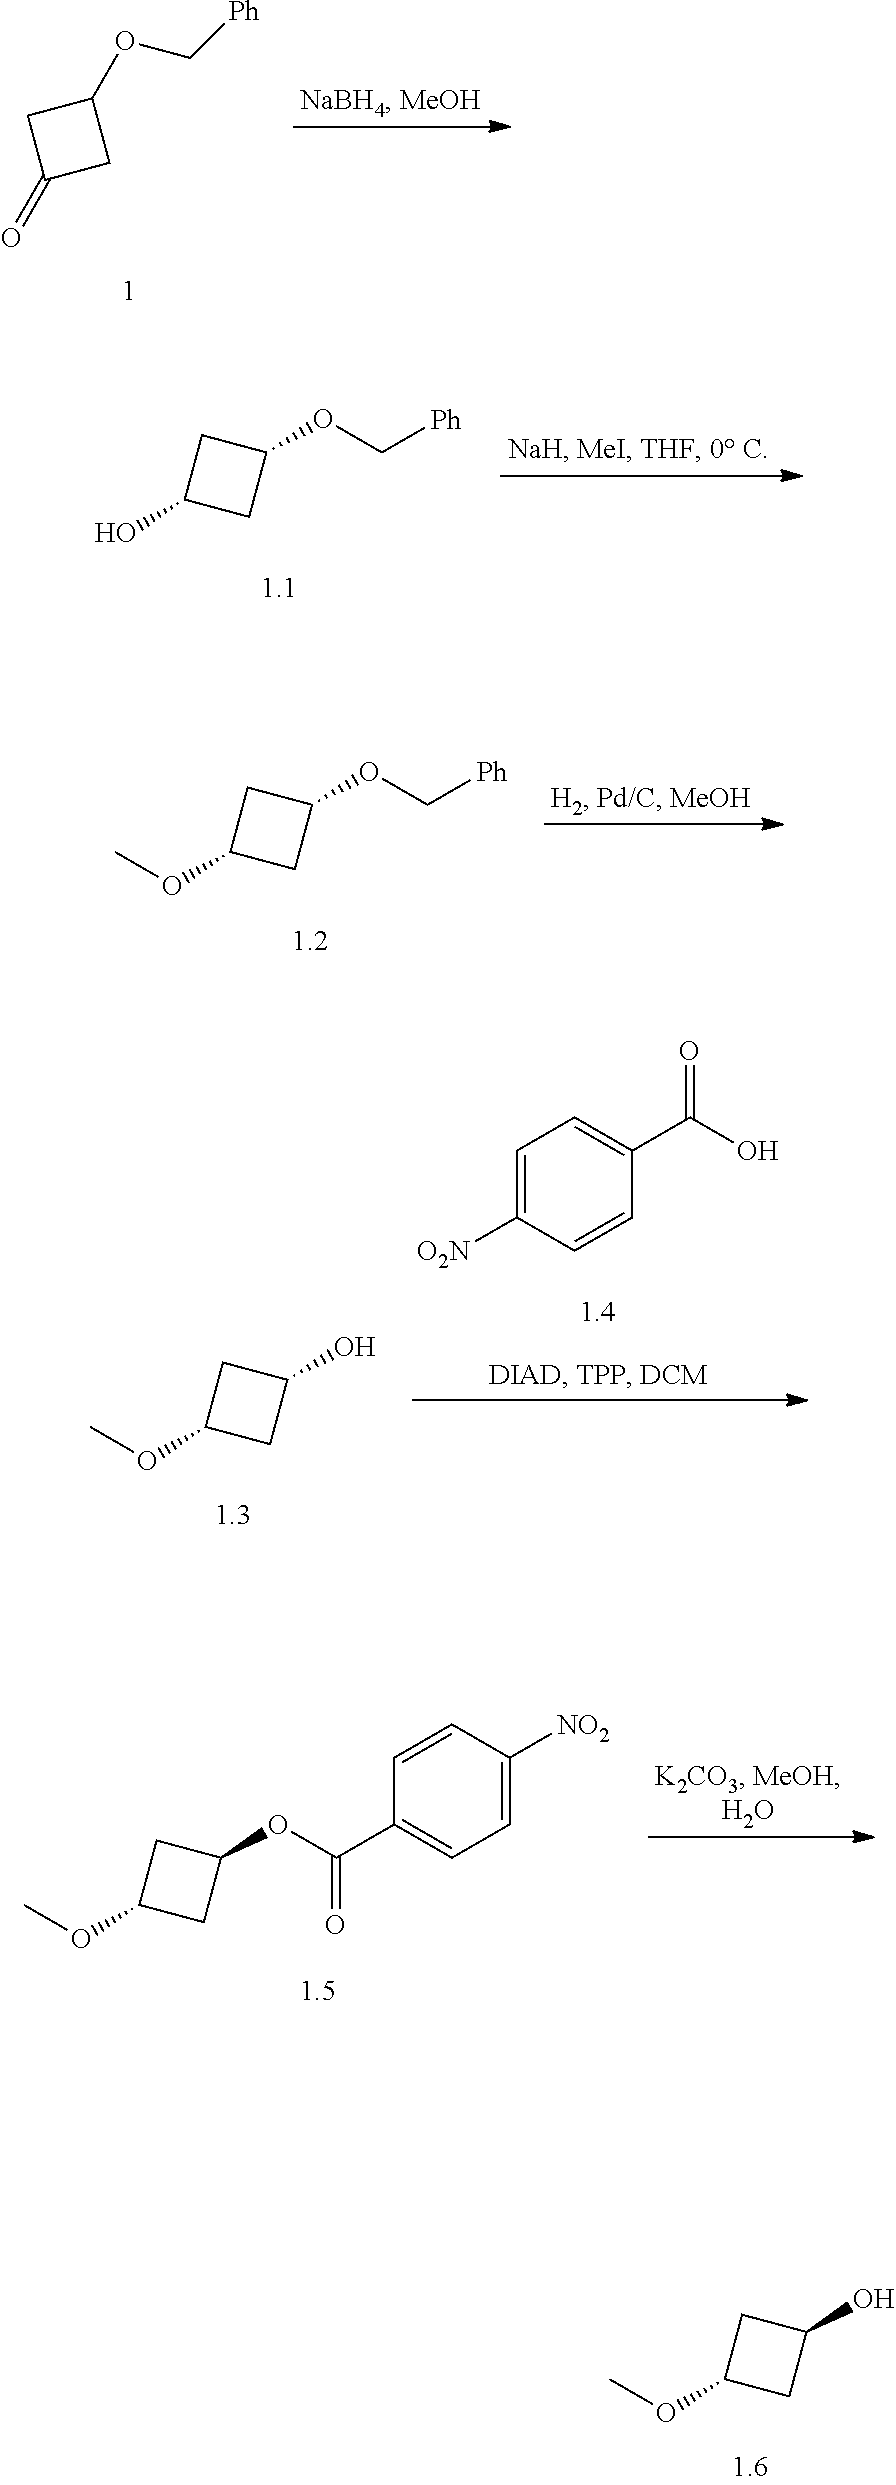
C1(OC[Ph])CC(=O)C1.C1=C([NO2])C=CC(C(=O)OC2CC(OC)C2)=C1.OC1CC(OC)C1.C1(OC[Ph])CC(O)C1.C1(OC[Ph])CC(OC)C1.C1=C([O2N])C=CC(C(=O)O)=C1.C1(O)CC(OC)C1
